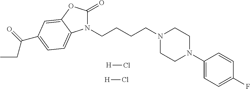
N1(CCCCN2CCN(C3=CC=C(F)C=C3)CC2)C(=O)OC2=CC(C(=O)CC)=CC=C12.[H]Cl.[H]Cl
